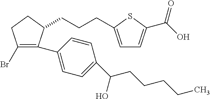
C1(Br)=C(C2=CC=C(C(O)CCCCC)C=C2)C(CCCC2=CC=C(C(=O)O)S2)CC1
